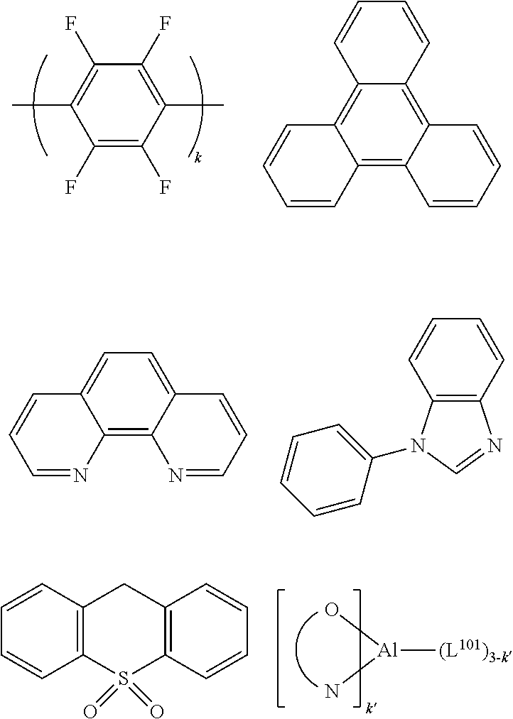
C1(F)=C(F)C(C)=C(F)C(F)=C1C.C12=C3C(=C4C(=C1C=CC=C2)C=CC=C4)C=CC=C3.C12=C(C=CC=C1)N=CN2C1=CC=CC=C1.C12=C3C(=CC=C1C=CC=N2)C=CC=N3.[Al](O)(N)[(L101)3-k].C12=C(S(=O)(=O)C3=C(C1)C=CC=C3)C=CC=C2
